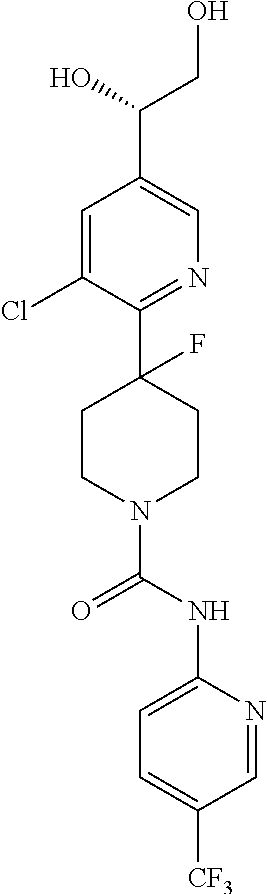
C1=C(Cl)C(C2(F)CCN(C(NC3=CC=C([CF3])C=N3)=O)CC2)=NC=C1C(CO)O
